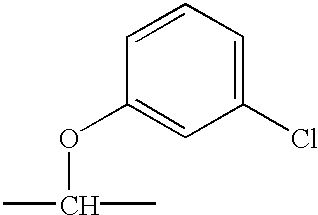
C1=CC(OC(C)C)=CC(Cl)=C1
